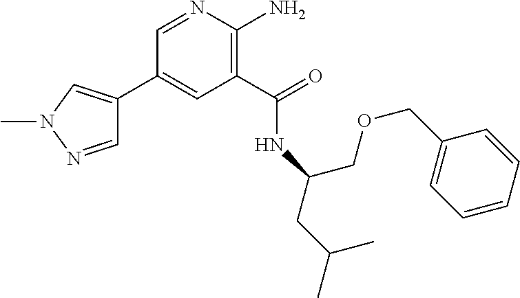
C1(C2=CN(C)N=C2)=CC(C(=O)NC(COCC2=CC=CC=C2)CC(C)C)=C(N)N=C1
